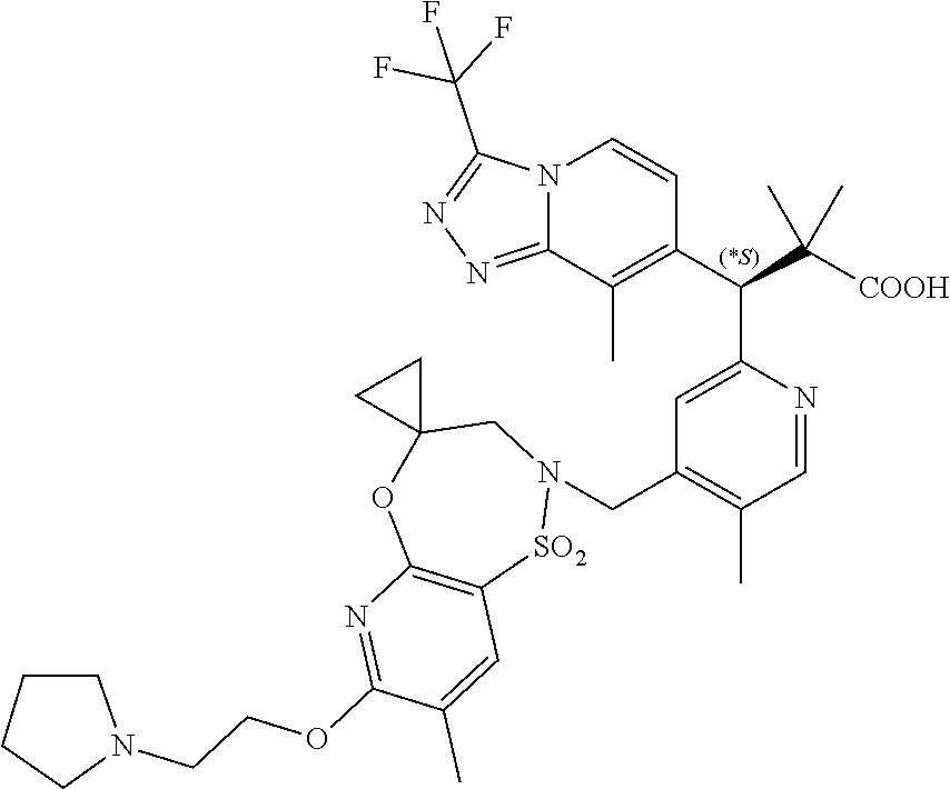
C1=NC(C(C([COOH])(C)C)C2=C(C)C3=NN=C(C(F)(F)F)N3C=C2)=CC(CN2[SO2]C3=C(OC4(C2)CC4)N=C(OCCN2CCCC2)C(C)=C3)=C1C
